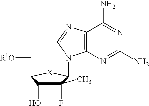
C1(C)(F)C(O)C(C[R1O])[X]C1N1C2=C(N=C1)C(N)=NC(N)=N2
